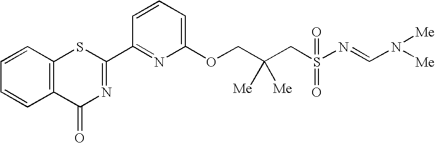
C1=CC=C(OCC(CS(N=CN([Me])[Me])(=O)=O)([Me])[Me])N=C1C1=NC(=O)C2=C(S1)C=CC=C2
